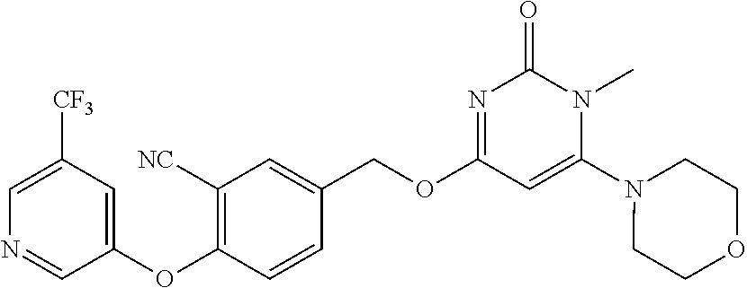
C1=C([CF3])C=C(OC2=C([NC])C=C(COC3=NC(=O)N(C)C(N4CCOCC4)=C3)C=C2)C=N1
